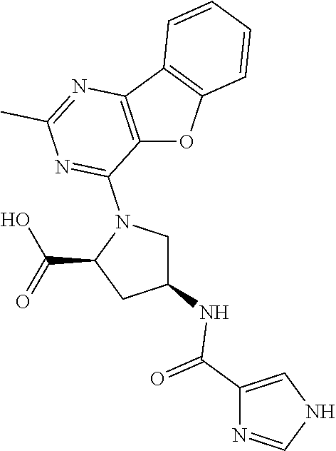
C12=C(C3=C(O1)C=CC=C3)N=C(C)N=C2N1C(C(=O)O)CC(NC(=O)C2=CNC=N2)C1
